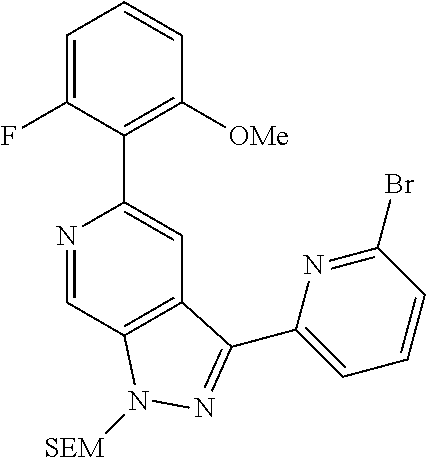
N1=CC2=C(C=C1C1=C([OMe])C=CC=C1F)C(C1=CC=CC(Br)=N1)=NN2[SEM]
